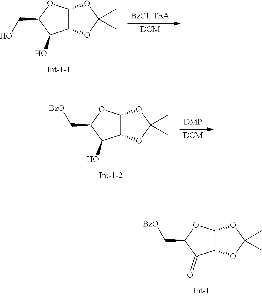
C12C(OC(C[BzO])C1=O)OC(C)(C)O2.C12C(OC(CO)C1O)OC(C)(C)O2.C12C(OC(C[BzO])C1O)OC(C)(C)O2
